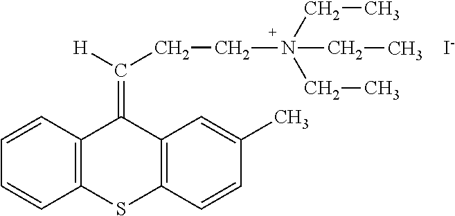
C12=C(C=CC=C1)C(=C(CCN(CC)(CC)CC)[H])C1=C(S2)C=CC(C)=C1.[I-]
